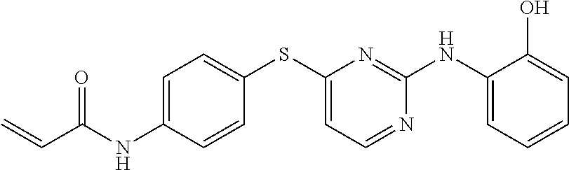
C1=C(NC(C=C)=O)C=CC(SC2=CC=NC(NC3=CC=CC=C3O)=N2)=C1
